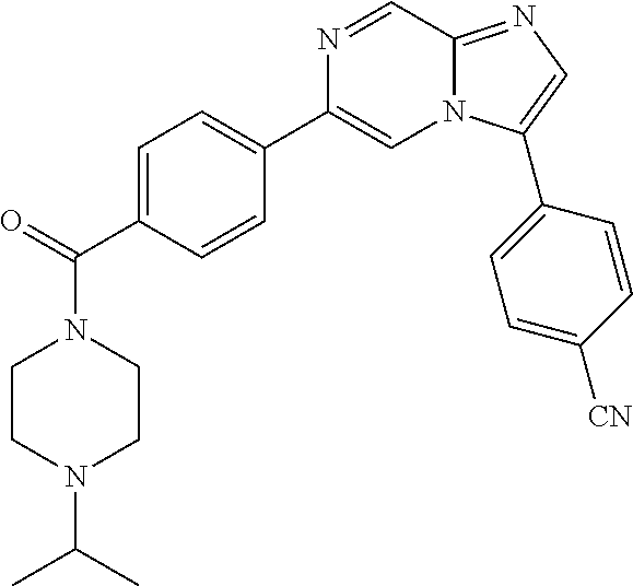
C1=C(C(=O)N2CCN(C(C)C)CC2)C=CC(C2=CN3C(=NC=C3C3=CC=C([CN])C=C3)C=N2)=C1
